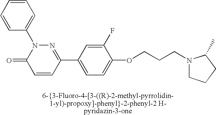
N1=C(C2=CC=C(OCCCN3CCCC3C)C(F)=C2)C=CC(=O)N1C1=CC=CC=C1
